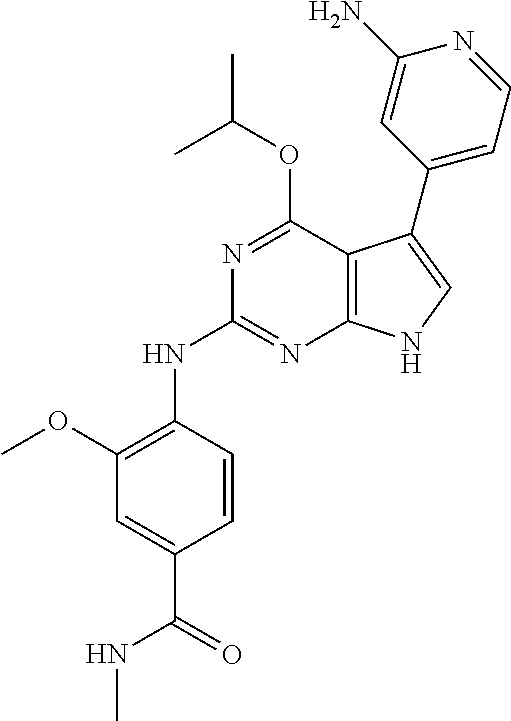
N(C1=NC2=C(C(OC(C)C)=N1)C(C1=CC=NC(N)=C1)=CN2)C1=C(OC)C=C(C(=O)NC)C=C1
